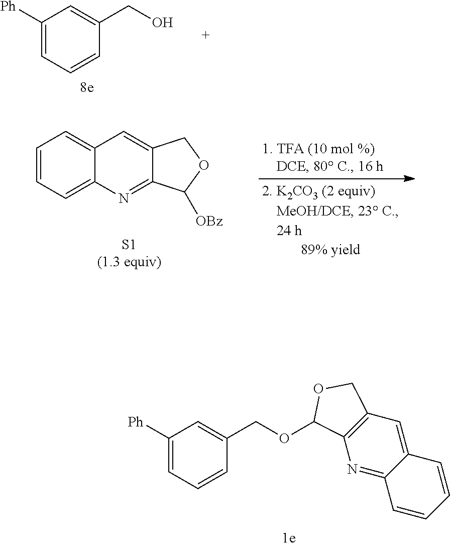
C1([Ph])=CC=CC(CO)=C1.C1=CC=C2C(=C1)C=C1C(=N2)C([OBz])OC1.C1([Ph])=CC=CC(COC2C3=C(C=C4C(=N3)C=CC=C4)CO2)=C1
